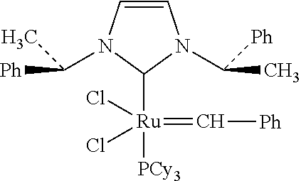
C1=CN(C([Ph])C)C([Ru](=C[Ph])([PCy3])(Cl)Cl)N1C(C)[Ph]
